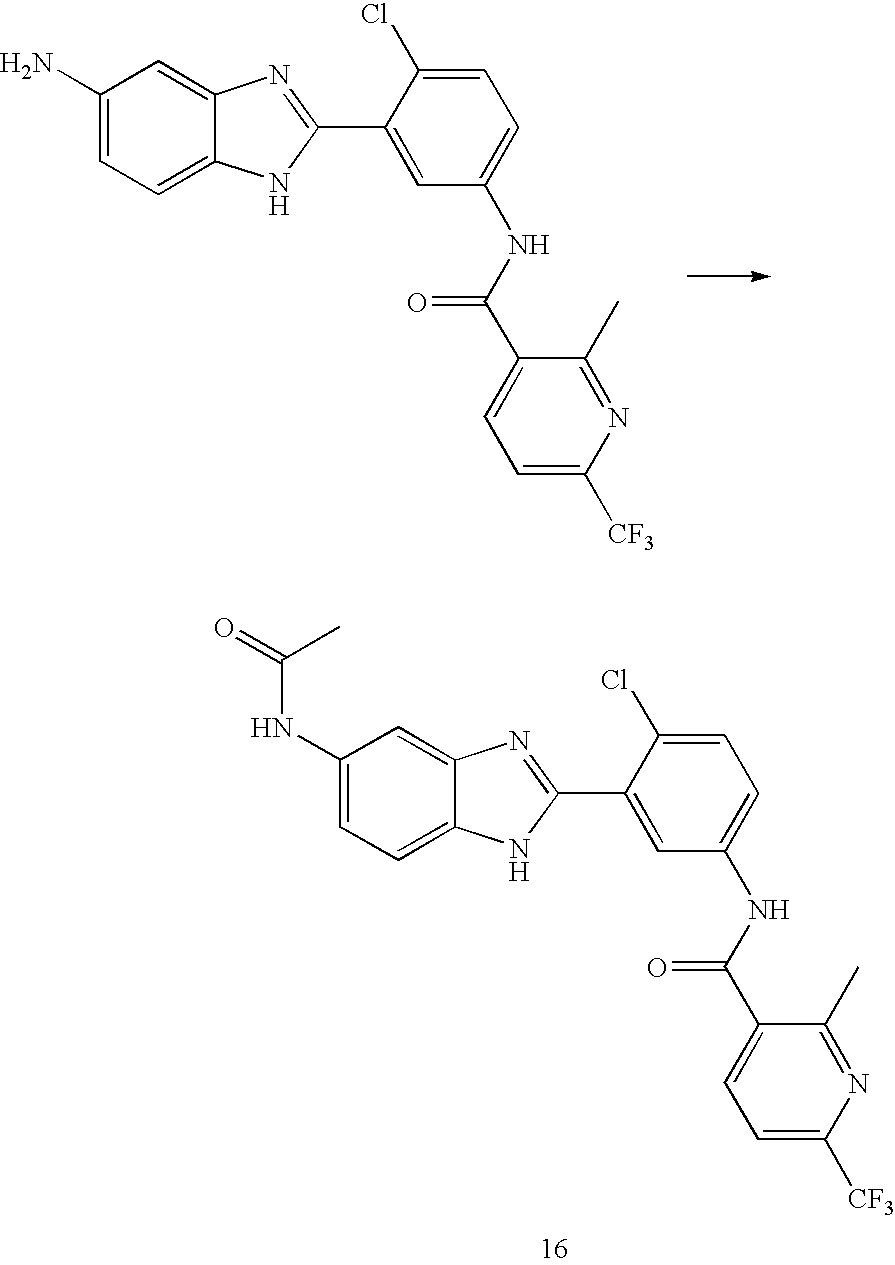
C1(N)=CC=C2C(=C1)N=C(C1=CC(NC(C3=CC=C([CF3])N=C3C)=O)=CC=C1Cl)N2.C1(NC(=O)C)=CC=C2C(=C1)N=C(C1=CC(NC(C3=CC=C([CF3])N=C3C)=O)=CC=C1Cl)N2
